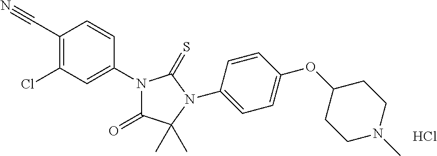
Cl.C1(C#N)=C(Cl)C=C(N2C(=O)C(C)(C)N(C3=CC=C(OC4CCN(C)CC4)C=C3)C2=S)C=C1
